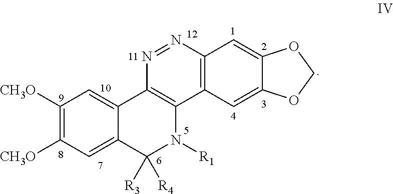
C1([CH3O])=C([CH3O])C=C2C(=C1)C1=C(N([R1])C2([R3])[R4])C2=C(N=N1)C=C1C(=C2)OCO1
